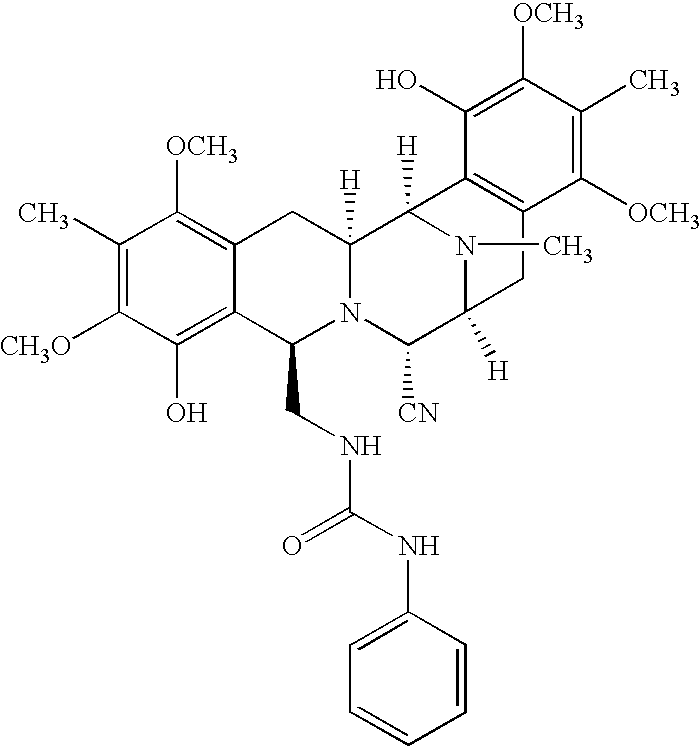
C1(C)=C([CH3O])C(O)=C2C(=C1[OCH3])CC1([H])N(C2CNC(NC2=CC=CC=C2)=O)C([CN])C2([H])N(C)C1([H])C1=C(C2)C([OCH3])=C(C)C([OCH3])=C1O
